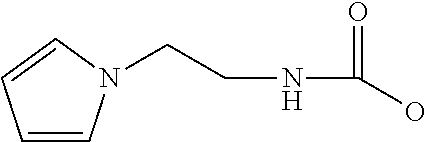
C1=CN(CCNC(=O)O)C=C1
